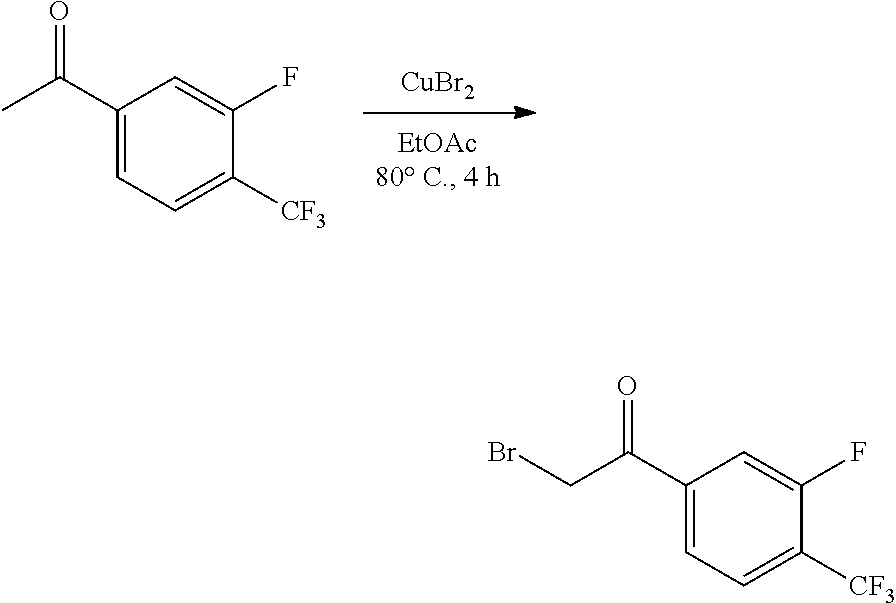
[CuBr2].C1=C([CF3])C(F)=CC(C(=O)C)=C1.C1=C([CF3])C(F)=CC(C(=O)CBr)=C1
